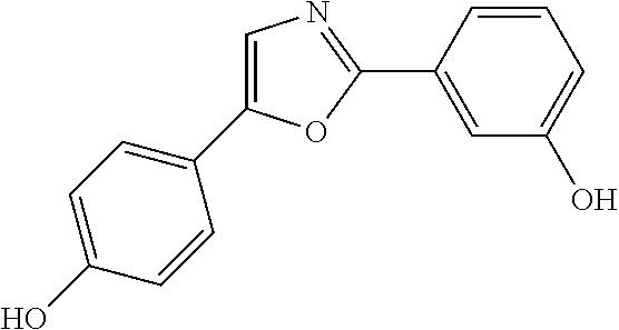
C1=CC(C2=NC=C(C3=CC=C(O)C=C3)O2)=CC(O)=C1
